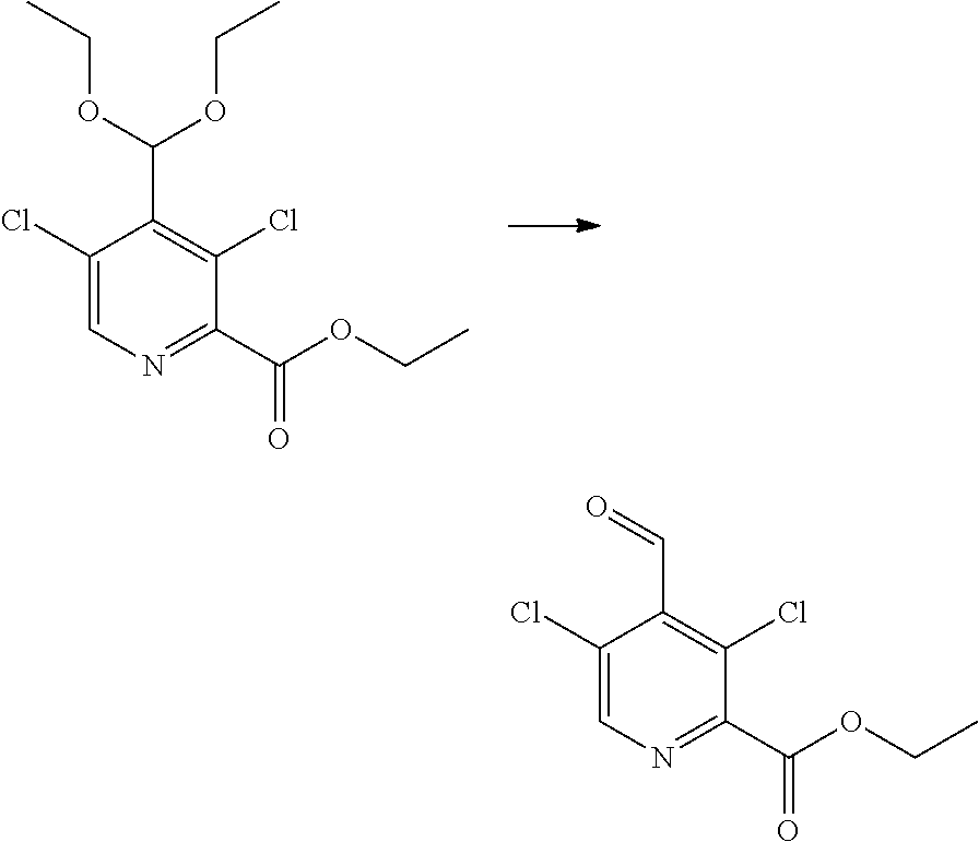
C1(C=O)=C(Cl)C(C(OCC)=O)=NC=C1Cl.C1(C(OCC)OCC)=C(Cl)C(C(OCC)=O)=NC=C1Cl
